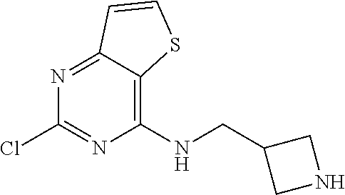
C1(NCC2CNC2)=C2C(=NC(Cl)=N1)C=CS2
